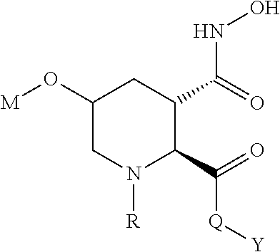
C(=O)(NO)C1C(C(=O)[Q][Y])N([R])CC(O[M])C1
